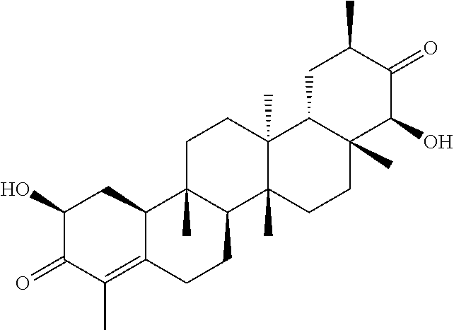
C1(O)C2(C)C(CC(C)C1=O)C1(C)C(C)(CC2)C2C(C)(CC1)C1C(=C(C)C(=O)C(O)C1)CC2
